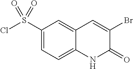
BrC1=CC2=CC(S(Cl)(=O)=O)=CC=C2NC1=O
